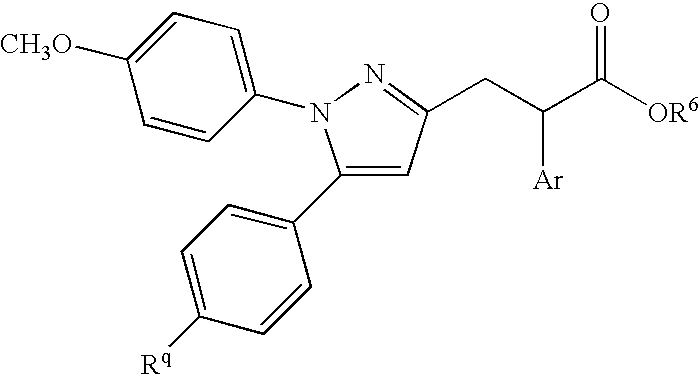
C1=C(C2=CC=C([Rq])C=C2)N(C2=CC=C([CH3O])C=C2)N=C1CC(C([OR6])=O)[Ar]
